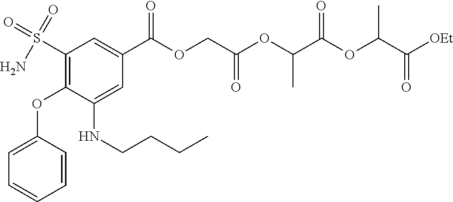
O(C1=C(S(=O)(N)=O)C=C(C(OCC(OC(C(OC(C([OEt])=O)C)=O)C)=O)=O)C=C1NCCCC)C1=CC=CC=C1
